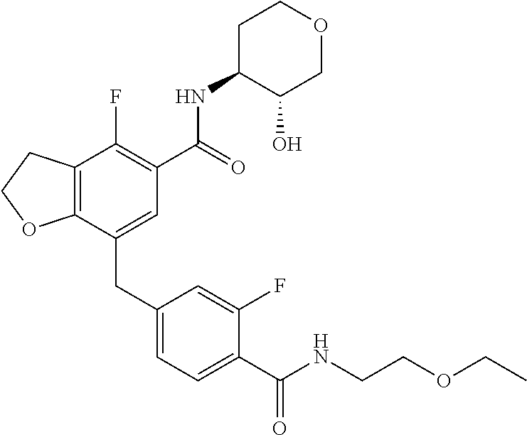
C12=C(CCO1)C(F)=C(C(NC1C(O)COCC1)=O)C=C2CC1=CC=C(C(NCCOCC)=O)C(F)=C1
